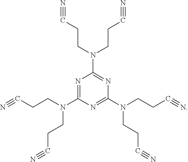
N1=C(N(CCC#N)CCC#N)N=C(N(CCC#N)CCC#N)N=C1N(CCC#N)CCC#N
